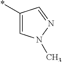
*C1=CN(C)N=C1
